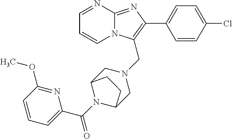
C1=CN2C(=NC(C3=CC=C(Cl)C=C3)=C2CN2CC3N(C(C4=CC=CC(OC)=N4)=O)C(C2)CC3)N=C1
